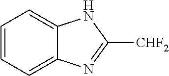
C1=CC=C2C(=C1)NC([CHF2])=N2
